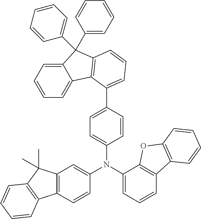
C1(N(C2=CC=CC3=C2OC2=C3C=CC=C2)C2=CC3=C(C=C2)C2=C(C3(C)C)C=CC=C2)=CC=C(C2=CC=CC3=C2C2=CC=CC=C2C3(C2=CC=CC=C2)C2=CC=CC=C2)C=C1
